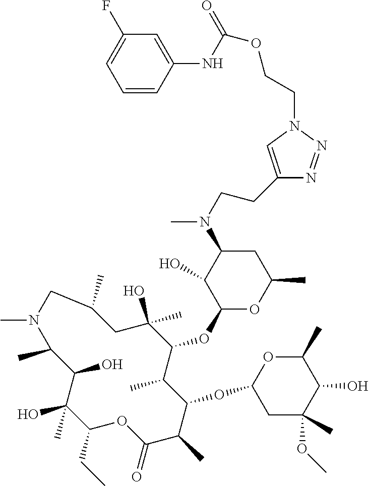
C1(CC)C(C)(O)C(O)C(C)N(C)CC(C)CC(O)(C)C(OC2OC(C)CC(N(C)CCC3=CN(CCOC(NC4=CC(F)=CC=C4)=O)N=N3)C2O)C(C)C(OC2CC(C)(OC)C(O)C(C)O2)C(C)C(=O)O1
